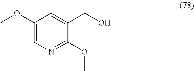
C1(CO)=CC(OC)=CN=C1OC
